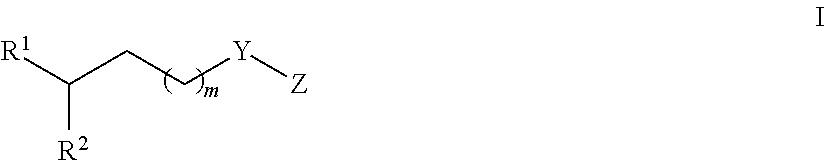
C(CC[Y][Z])([R1])[R2]
